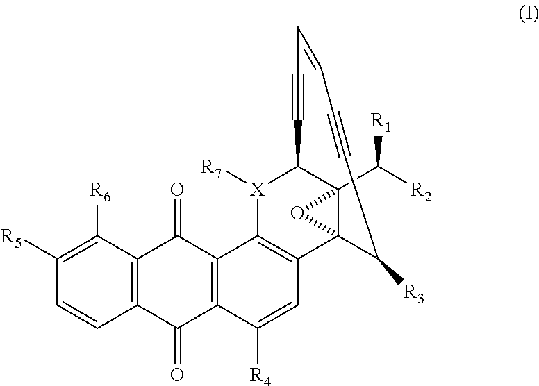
C1=CC2=C(C([R6])=C1[R5])C(=O)C1=C(C2=O)C([R4])=CC2=C1[X]([R7])C1C3(C([R2])[R1])C2(O3)C([R3])C#CC=CC#C1
